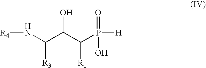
N(C(C(C(P([H])(=O)O)[R1])O)[R3])[R4]
